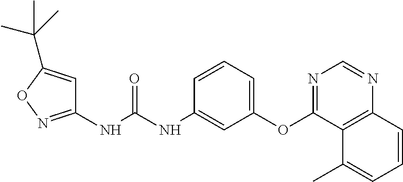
C1(NC(NC2=CC(OC3=NC=NC4=C3C(C)=CC=C4)=CC=C2)=O)=NOC(C(C)(C)C)=C1
